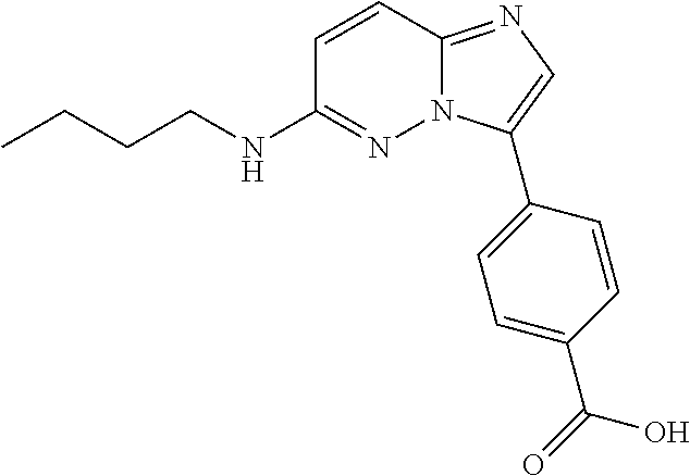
CCCCNC1=NN2C(=NC=C2C2=CC=C(C(=O)O)C=C2)C=C1
